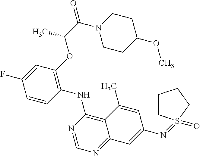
C1=CC(NC2=C3C(=NC=N2)C=C(N=S2(=O)CCCC2)C=C3C)=C(OC(C(=O)N2CCC(OC)CC2)C)C=C1F
